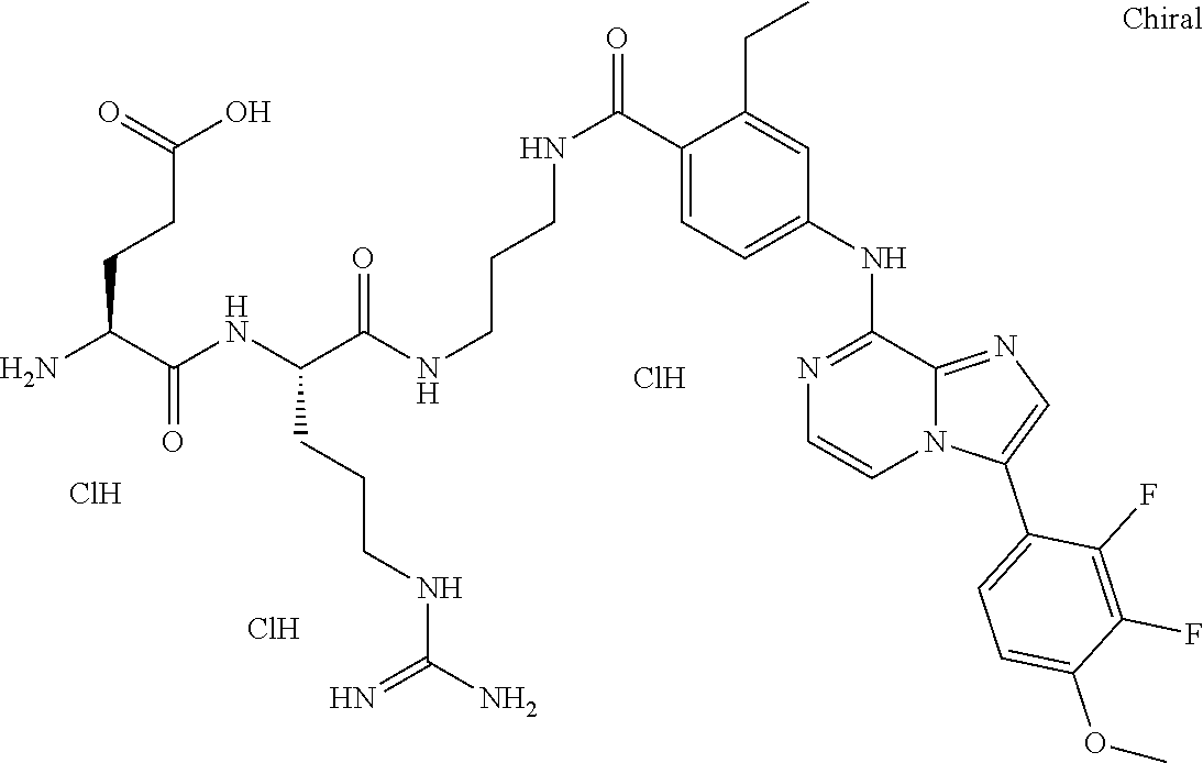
C(C1=CC=C(NC2=NC=CN3C2=NC=C3C2=CC=C(OC)C(F)=C2F)C=C1CC)(NCCCNC(C(NC(C(N)CCC(O)=O)=O)CCCNC(=N)N)=O)=O.Cl.Cl.Cl
